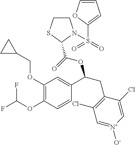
C1(OCC2CC2)=C(OC(F)F)C=CC(C(CC2=C(Cl)C=[N+]([O-])C=C2Cl)OC(=O)C2SCCN2S(=O)(=O)C2=CC=CO2)=C1
